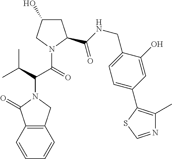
C12=C(C=CC=C1)C(=O)N(C(C(=O)N1CC(O)CC1C(NCC1=CC=C(C3=C(C)N=CS3)C=C1O)=O)C(C)C)C2
